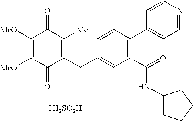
C1(=O)C(CC2=CC(C(NC3CCCC3)=O)=C(C3=CC=NC=C3)C=C2)=C([Me])C(=O)C([MeO])=C1[MeO].[CH3SO3H]
